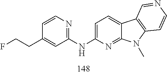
C1=C(NC2=NC=CC(CCF)=C2)N=C2C(=C1)C1=C(N2C)C=CN=C1
